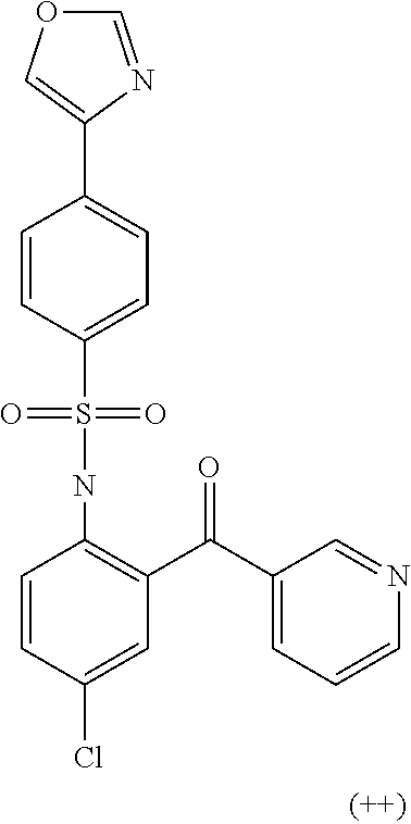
C1=CC(S(NC2=C(C(C3=CC=CN=C3)=O)C=C(Cl)C=C2)(=O)=O)=CC=C1C1=COC=N1
